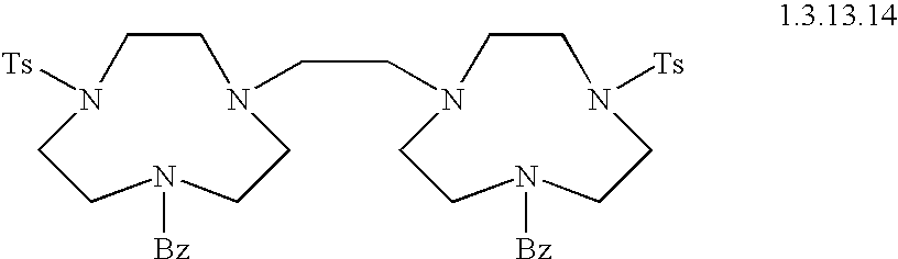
C1CN(CCN2CCN([Ts])CCN([Bz])CC2)CCN([Bz])CCN1[Ts]
